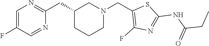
C1(CC2=NC=C(F)C=N2)CCCN(CC2=C(F)N=C(NC(CC)=O)S2)C1
